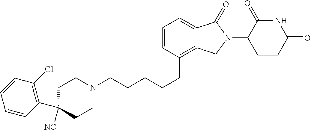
C(CCCCC1=C2C(=CC=C1)C(=O)N(C1C(=O)NC(=O)CC1)C2)N1CCC(C2=C(Cl)C=CC=C2)([NC])CC1
